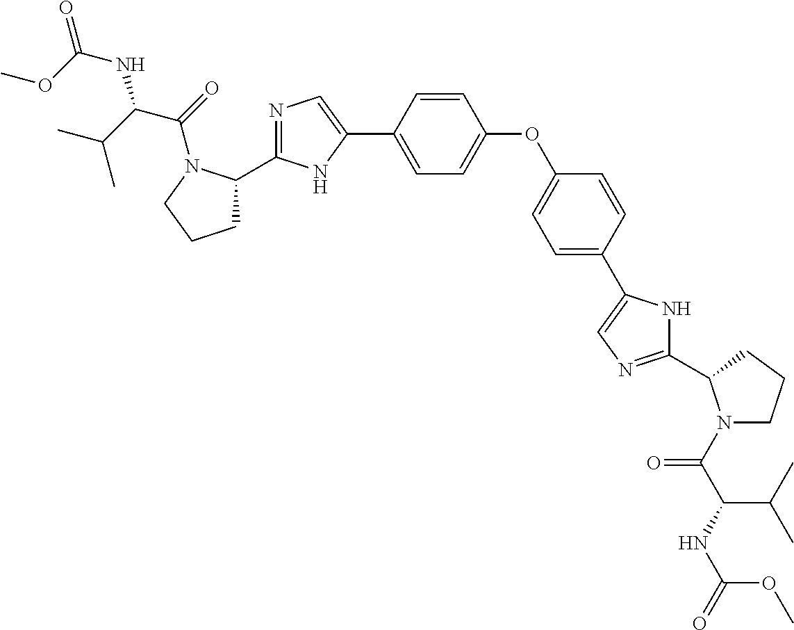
COC(=O)NC(C(=O)N1C(C2=NC=C(C3=CC=C(OC4=CC=C(C5=CN=C(C6N(C(=O)C(NC(=O)OC)C(C)C)CCC6)N5)C=C4)C=C3)N2)CCC1)C(C)C
